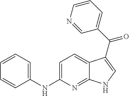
C1=C(NC2=CC=CC=C2)N=C2C(=C1)C(C(C1=CC=CN=C1)=O)=CN2
